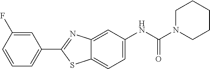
C1=C(F)C=CC=C1C1=NC2=CC(NC(N3CCCCC3)=O)=CC=C2S1
